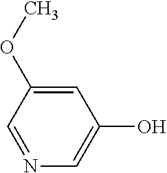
N1=CC(OC)=CC(O)=C1
